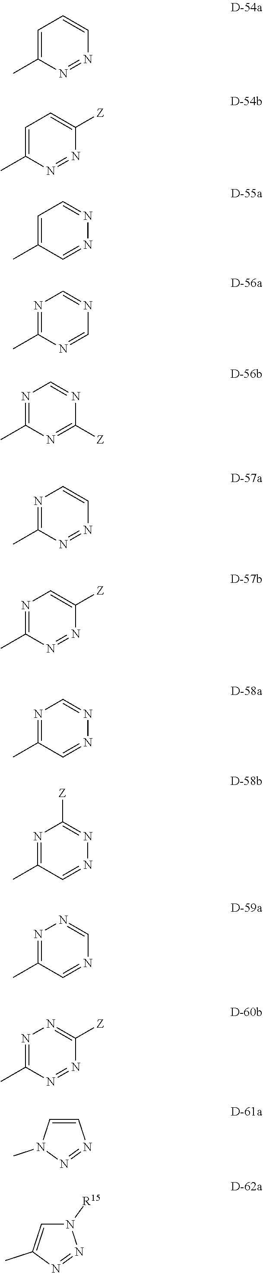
C1=C(C)N=NC=C1.C1=C(C)N=NC([Z])=C1.C1=C(C)C=NN=C1.N1=C(C)N=CN=C1.N1=C(C)N=C([Z])N=C1.N1=C(C)N=NC=C1.N1=C(C)N=NC([Z])=C1.N1=C(C)C=NN=C1.N1=C(C)C=NN=C1[Z].N1=C(C)C=NC=N1.N1=C(C)N=NC([Z])=N1.C1=CN(C)N=N1.N1([R15])C=C(C)N=N1
